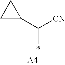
C1C(C([CN])*)C1
